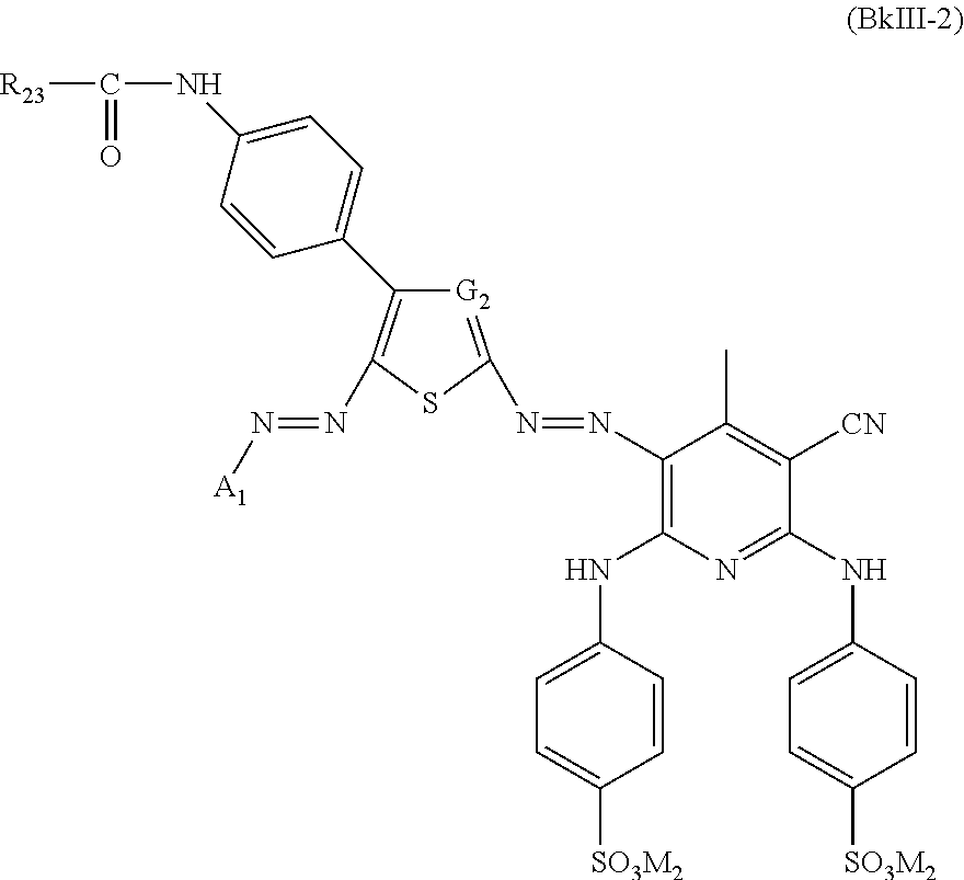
[G2]1=C(N=NC2=C(NC3=CC=C([SO3M2])C=C3)N=C(NC3=CC=C([SO3M2])C=C3)C([CN])=C2C)SC(N=N[A1])=C1C1=CC=C(NC([R23])=O)C=C1
